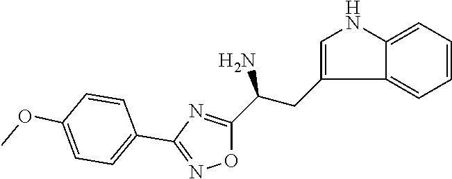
C12=CC=CC=C1C(CC(N)C1=NC(C3=CC=C(OC)C=C3)=NO1)=CN2
